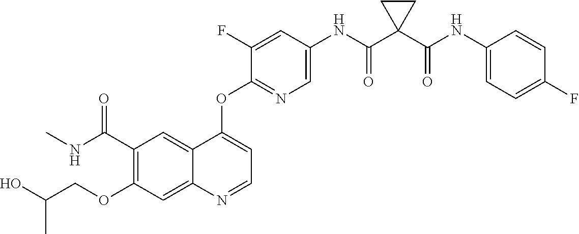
C1(OCC(O)C)=C(C(NC)=O)C=C2C(=C1)N=CC=C2OC1=NC=C(NC(C2(C(NC3=CC=C(F)C=C3)=O)CC2)=O)C=C1F
